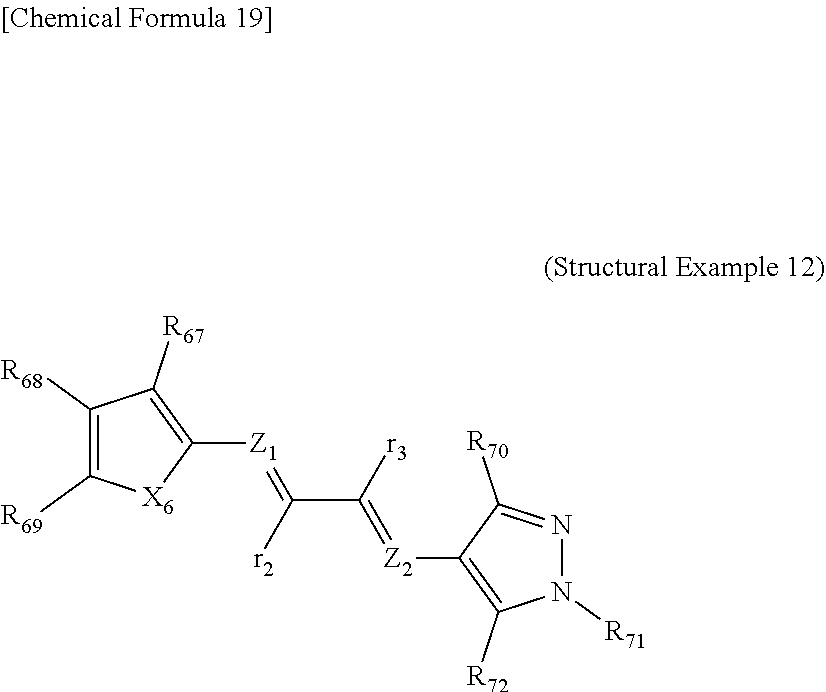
[Z1](=C([r2])C([r3])=[Z2]C1=C([R72])N([R71])N=C1[R70])C1=C([R67])C([R68])=C([R69])[X6]1
